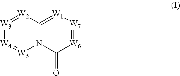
[W3]1=[W2]C2=[W1][W7]=[W6]C(=O)N2[W5]=[W4]1
